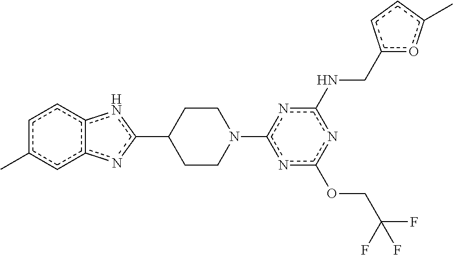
c1c(C)cc2c(c1)nc(C1CCN(c3nc(OCC(F)(F)F)nc(NCc4oc(C)cc4)n3)CC1)n2
